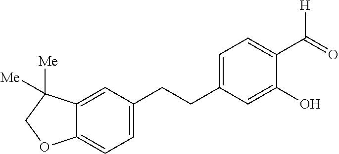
C1=C(CCC2=CC=C(C(=O)[H])C(O)=C2)C=C2C(=C1)OCC2([Me])[Me]
